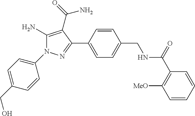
C1=C(C2=NN(C3=CC=C(CO)C=C3)C(N)=C2C(=O)N)C=CC(CNC(C2=C([MeO])C=CC=C2)=O)=C1
